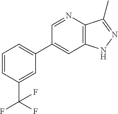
C1(C2=CC=CC(C(F)(F)F)=C2)=CC2=C(C(C)=NN2)N=C1
